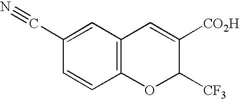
C1(C#N)=CC2=C(C=C1)OC([CF3])C([CO2H])=C2
